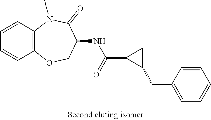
C12=C(N(C)C(=O)C(NC(C3C(CC4=CC=CC=C4)C3)=O)CO1)C=CC=C2
